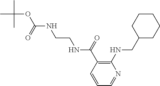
C1(CNC2=C(C(=O)NCCNC(OC(C)(C)C)=O)C=CC=N2)CCCCC1
